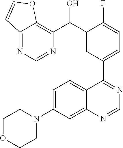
C1=C(N2CCOCC2)C=C2C(=C1)C(C1=CC=C(F)C(C(O)C3=C4C(=NC=N3)C=CO4)=C1)=NC=N2
